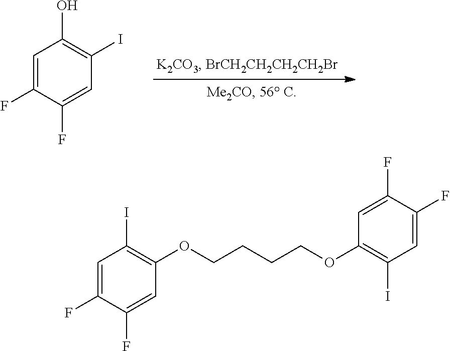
C1=C(F)C(F)=CC(I)=C1O.C1=C(F)C(F)=CC(OCCCCOC2=C(I)C=C(F)C(F)=C2)=C1I
